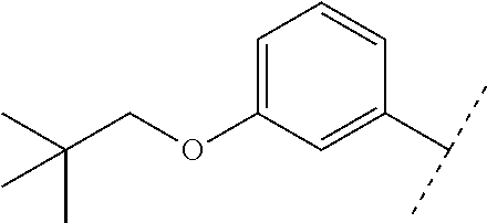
C1(OCC(C)(C)C)=CC=CC(C(C)C)=C1
